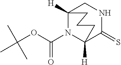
C12([H])CNC(=S)C([H])(CCC1)N2C(OC(C)(C)C)=O
